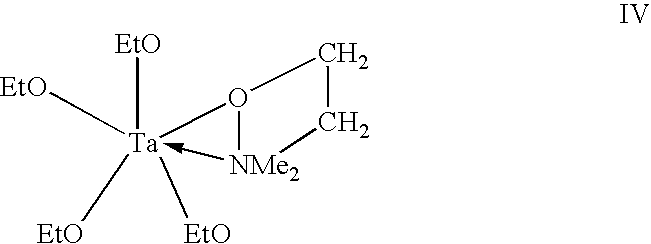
[EtO][Ta]1([EtO])([EtO])([EtO])-[NMe2]2O1CC2
